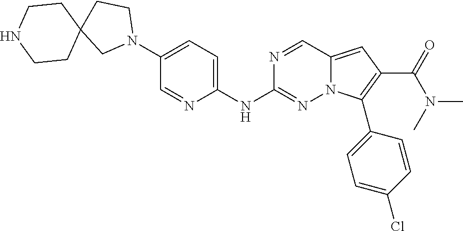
N1(C2=CC=C(NC3=NN4C(=CC(C(=O)N(C)C)=C4C4=CC=C(Cl)C=C4)C=N3)N=C2)CCC2(C1)CCNCC2
